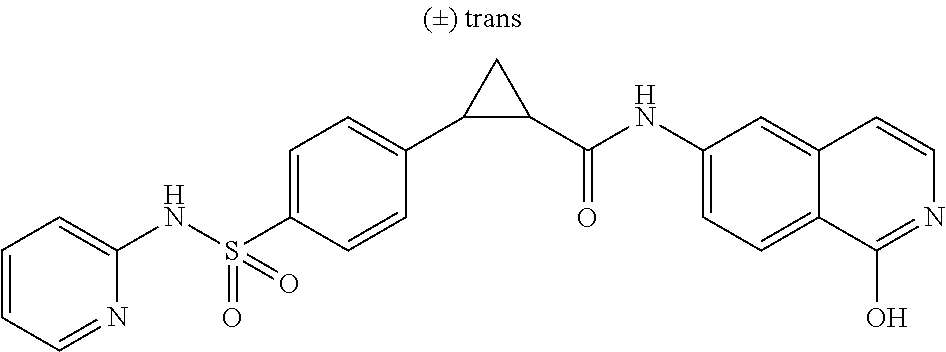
N(S(C1=CC=C(C2C(C(NC3=CC=C4C(=C3)C=CN=C4O)=O)C2)C=C1)(=O)=O)C1=CC=CC=N1
